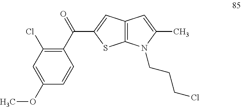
C1=CC(OC)=CC(Cl)=C1C(=O)C1=CC2=C(S1)N(CCCCl)C(C)=C2
